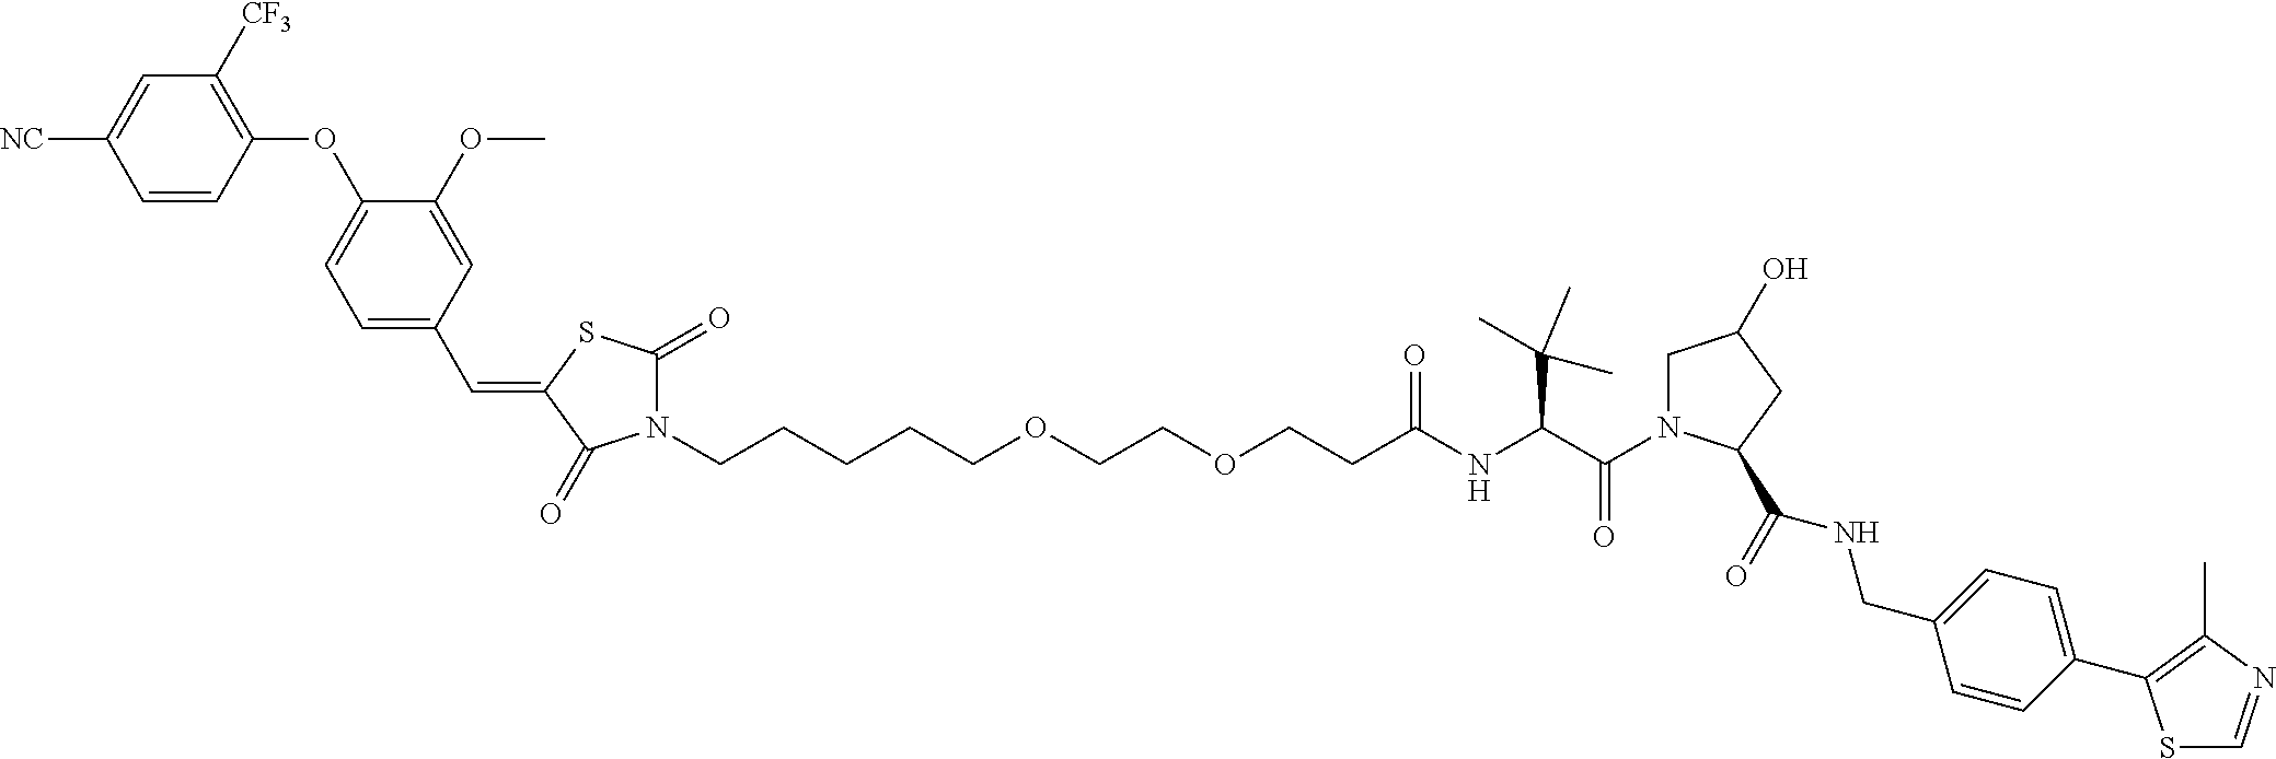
N1(CCCCCOCCOCCC(NC(C(=O)N2CC(O)CC2C(NCC2=CC=C(C3=C(C)N=CS3)C=C2)=O)C(C)(C)C)=O)C(=O)SC(=CC2=CC=C(OC3=C([CF3])C=C([NC])C=C3)C(OC)=C2)C1=O
